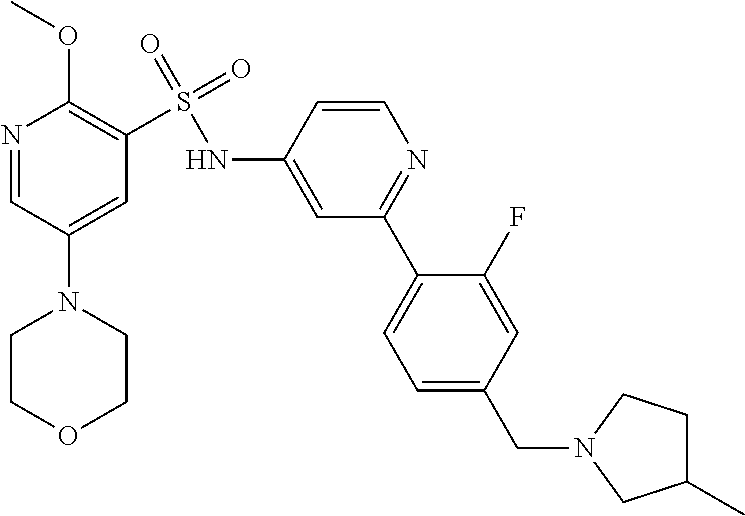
N1=CC(N2CCOCC2)=CC(S(NC2=CC(C3=CC=C(CN4CCC(C)C4)C=C3F)=NC=C2)(=O)=O)=C1OC
